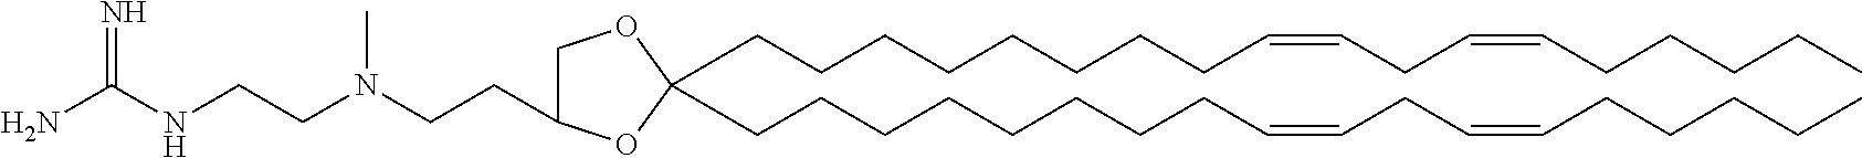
O1CC(CCN(CCNC(N)=N)C)OC1(CCCCCCCCC=CCC=CCCCCC)CCCCCCCCC=CCC=CCCCCC
